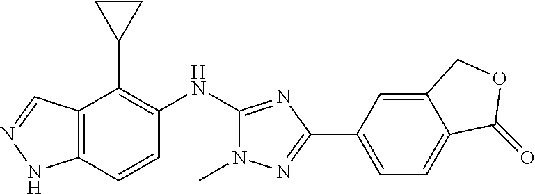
C12=C(C=CC(NC3=NC(C4=CC=C5C(=C4)COC5=O)=NN3C)=C1C1CC1)NN=C2
